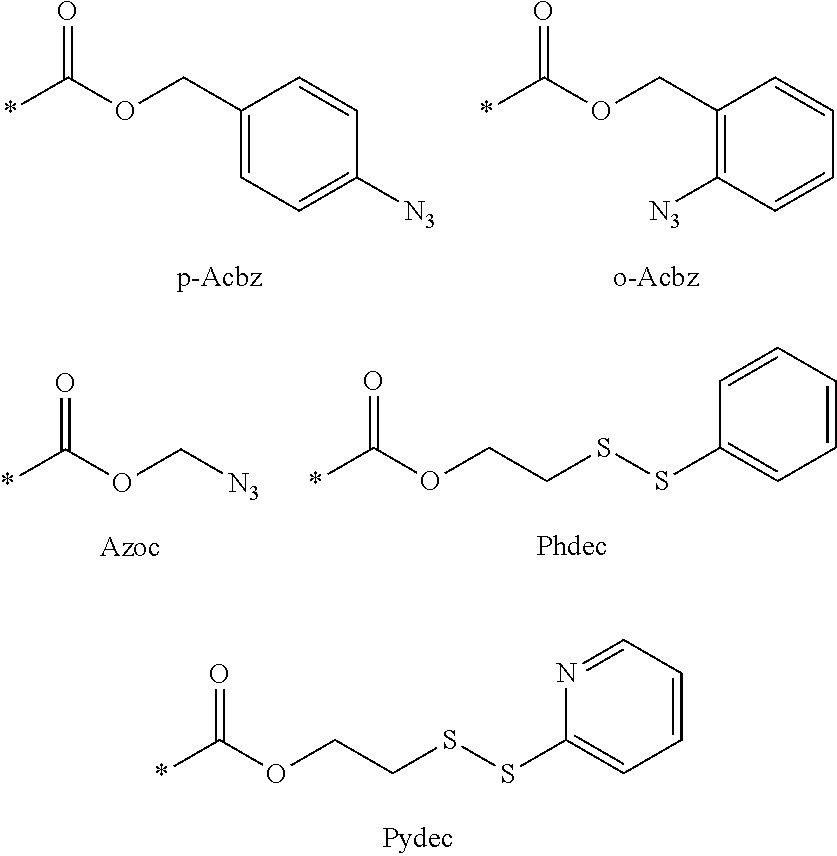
C(COC(*)=O)SSC1=CC=CC=N1.C1(COC(*)=O)=CC=C([N3])C=C1.C1(COC(*)=O)=C([N3])C=CC=C1.[N3]COC(*)=O.C(COC(*)=O)SSC1=CC=CC=C1
